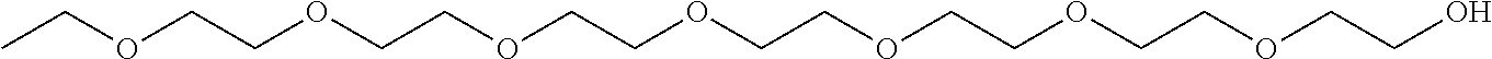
C(OCCOCCOCCOCCOCCOCCOCCO)C
